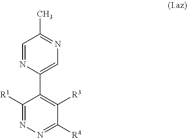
C1=NC(C2=C([R3])C([R4])=NN=C2[R1])=CN=C1C
